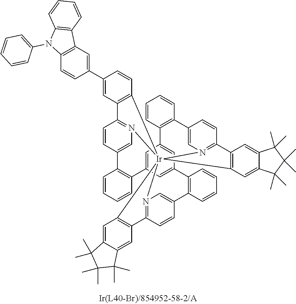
C1=CC2=C(C=C1)C1=CN3=C(C=C1)C1=C(C=C4C(=C1)C(C)(C)C(C)(C)C4(C)C)[Ir]3145N3=C(C=CC(=C3)C3=C(C6=CC(=CC2=C6)C2=C(C=CC=C2)C2=CN1=C(C=C2)C1=C4C=CC(C2=CC4=C(C=C2)N(C2=CC=CC=C2)C2=C4C=CC=C2)=C1)C=CC=C3)C1=C5C=C2C(=C1)C(C)(C)C(C)(C)C2(C)C
